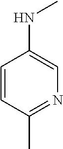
C1=CC(C)=NC=C1NC
